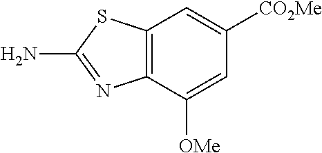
C12=C(C([OMe])=CC([CO2Me])=C1)N=C(N)S2
